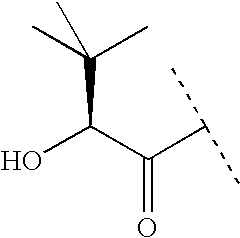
OC(C(C(C)C)=O)C(C)(C)C
